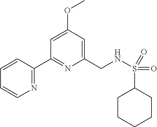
N1=C(C2=NC(CNS(C3CCCCC3)(=O)=O)=CC(OC)=C2)C=CC=C1
